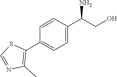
C1=CC(C(CO)N)=CC=C1C1=C(C)N=CS1
